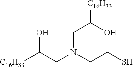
[C16H33]C(CN(CCS)CC([C16H33])O)O
